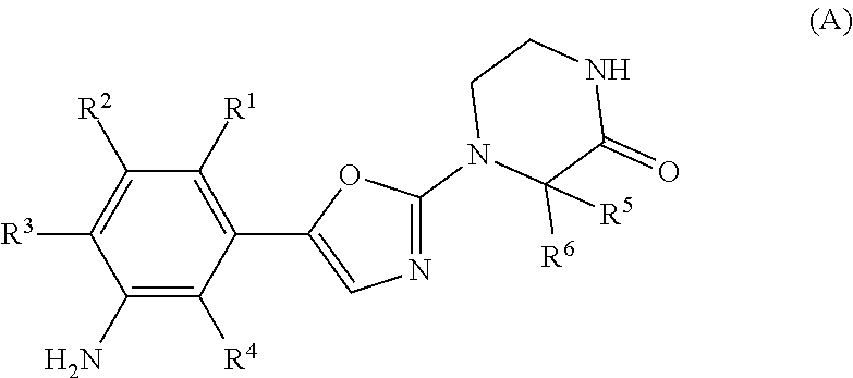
C1(N)=C([R4])C(C2=CN=C(N3C([R6])([R5])C(=O)NCC3)O2)=C([R1])C([R2])=C1[R3]
